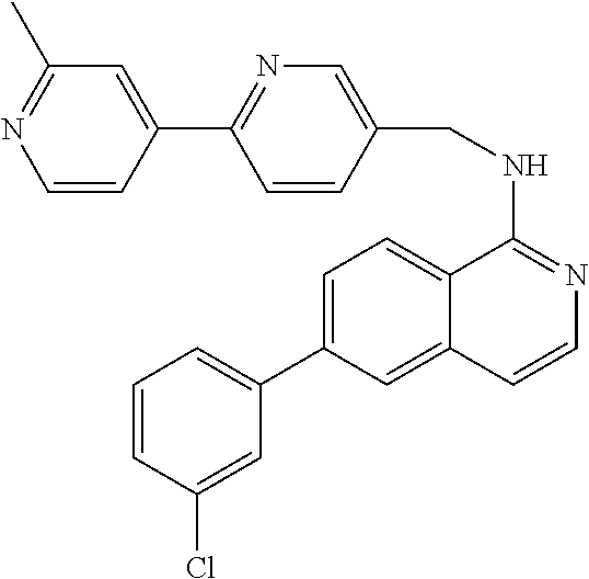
C12=CC=C(C3=CC=CC(Cl)=C3)C=C1C=CN=C2NCC1=CN=C(C2=CC(C)=NC=C2)C=C1
